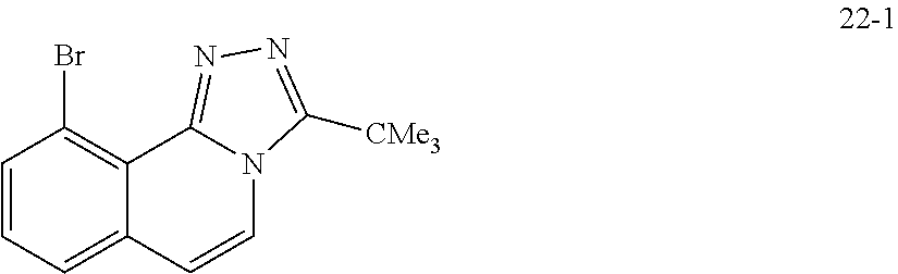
C1=CC=C2C(=C1Br)C1=NN=C([CMe3])N1C=C2
